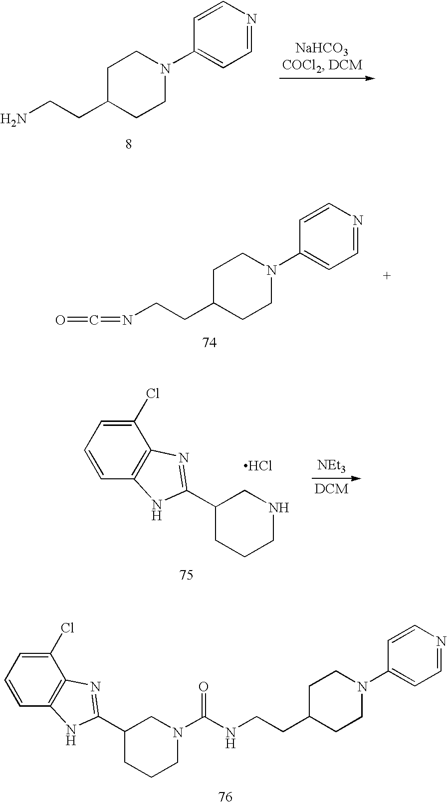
NCCC1CCN(C2=CC=NC=C2)CC1.N(CCC1CCN(C2=CC=NC=C2)CC1)=C=O.C1(Cl)=CC=CC2=C1N=C(C1CCCNC1)N2.Cl.[NEt3].C1(Cl)=CC=CC2=C1N=C(C1CCCN(C(NCCC3CCN(C4=CC=NC=C4)CC3)=O)C1)N2
